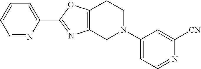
C1=NC(C2=NC3=C(O2)CCN(C2=CC=NC([CN])=C2)C3)=CC=C1
